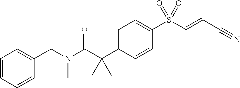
N(C(C(C1=CC=C(S(C=CC#N)(=O)=O)C=C1)(C)C)=O)(CC1=CC=CC=C1)C
